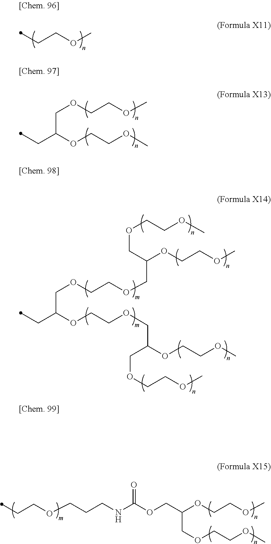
C(COC)C.C(COC)OCC(OCCOC)CC.C(COCC(COCCOC)OCCOC)OCC(OCCOCC(COCCOC)OCCOC)CC.C(COC)OC(COCCOC)COC(NCCCOCCC)=O
